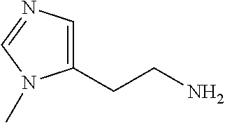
C1=C(CCN)N(C)C=N1
